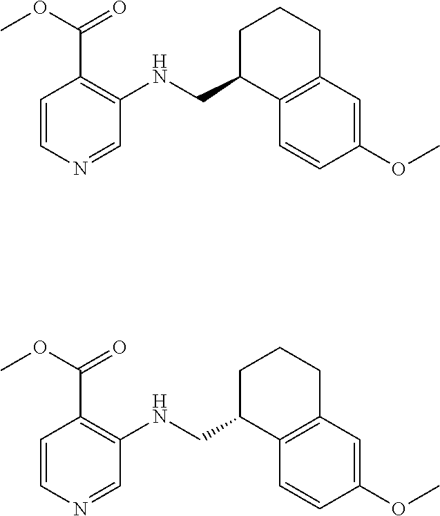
C1=C(OC)C=CC2=C1CCCC2CNC1=C(C(OC)=O)C=CN=C1.C1=C(OC)C=CC2=C1CCCC2CNC1=C(C(OC)=O)C=CN=C1
